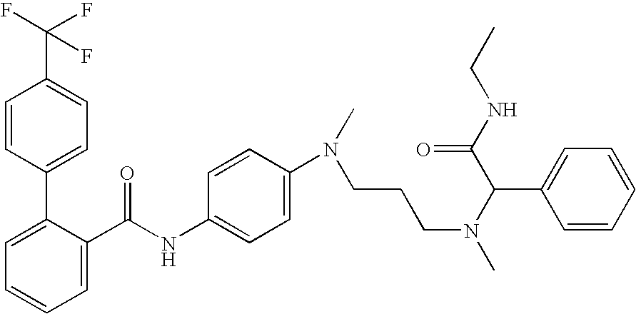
C1=C(C(NC2=CC=C(N(C)CCCN(C)C(C(NCC)=O)C3=CC=CC=C3)C=C2)=O)C(C2=CC=C(C(F)(F)F)C=C2)=CC=C1
